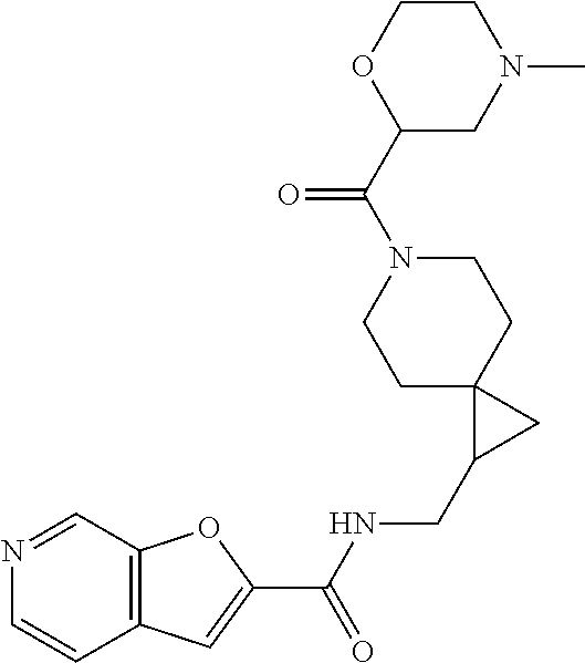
C12=C(C=C(C(NCC3CC34CCN(C(C3OCCN(C)C3)=O)CC4)=O)O1)C=CN=C2
